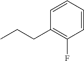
C1=CC=CC(CCC)=C1F
